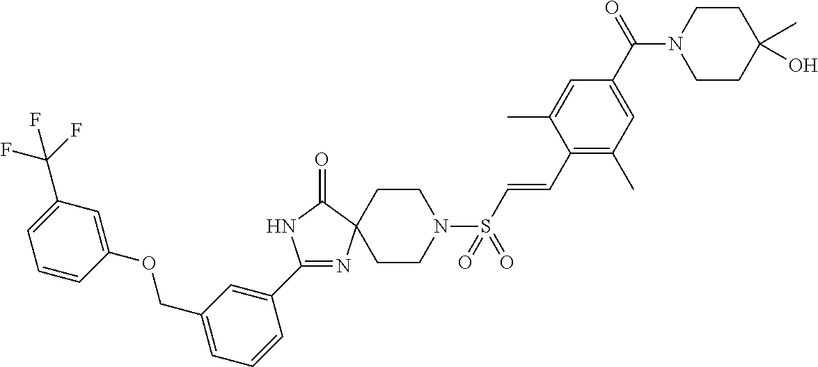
C1(C2=CC(COC3=CC(C(F)(F)F)=CC=C3)=CC=C2)=NC2(C(=O)N1)CCN(S(C=CC1=C(C)C=C(C(N3CCC(O)(C)CC3)=O)C=C1C)(=O)=O)CC2
